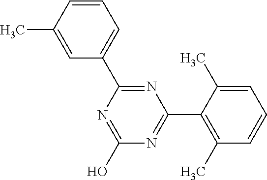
N1=C(O)N=C(C2=C(C)C=CC=C2C)N=C1C1=CC=CC(C)=C1
